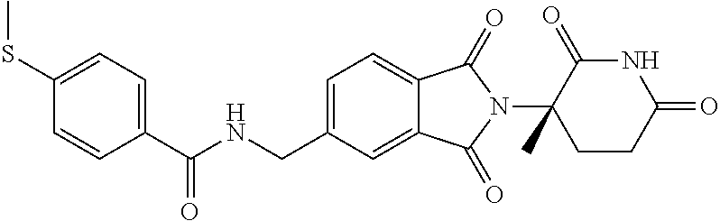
N1C(=O)C(N2C(=O)C3=CC=C(CNC(C4=CC=C(SC)C=C4)=O)C=C3C2=O)(C)CCC1=O
